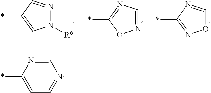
*C1=CN([R6])N=C1.*C1=NC=NO1.*C1=NOC=N1.*C1=CC=NC=N1
